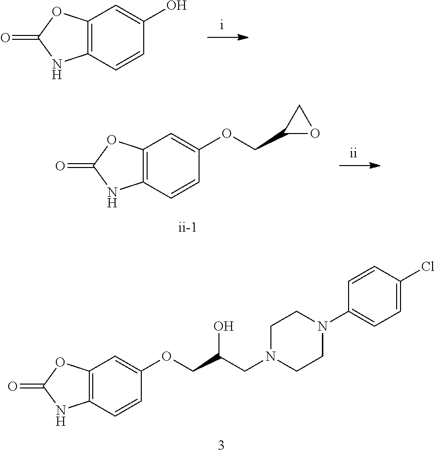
C12=C(C=CC(O)=C1)NC(=O)O2.C12=C(C=CC(OCC3OC3)=C1)NC(=O)O2.C12=C(C=CC(OCC(CN3CCN(C4=CC=C(Cl)C=C4)CC3)O)=C1)NC(=O)O2
